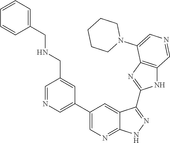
C1=NC=C(C2=CN=C3C(=C2)C(C2=NC4=C(N2)C=NC=C4N2CCCCC2)=NN3)C=C1CNCC1=CC=CC=C1
